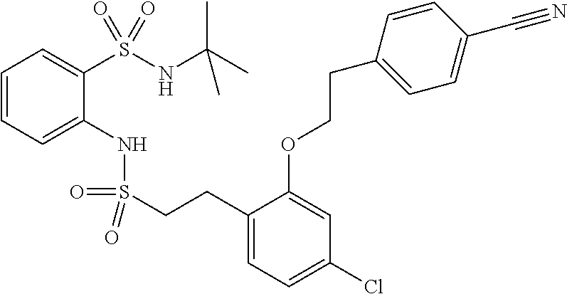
C1=CC=C(NS(=O)(=O)CCC2=CC=C(Cl)C=C2OCCC2=CC=C(C#N)C=C2)C(S(NC(C)(C)C)(=O)=O)=C1
